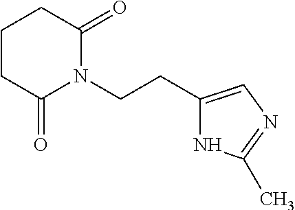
C1CCC(=O)N(CCC2=CN=C(C)N2)C1=O
